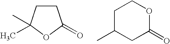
C1CC(C)(C)OC1=O.C1C(C)CC(=O)OC1
